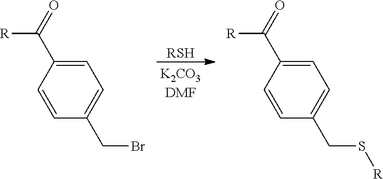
C1=C(C(=O)[R])C=CC(CBr)=C1.C1=C(C(=O)[R])C=CC(CS[R])=C1.[RSH]
